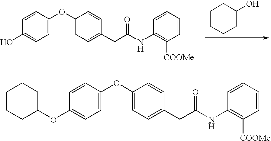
OC1=CC=C(OC2=CC=C(CC(NC3=C([COOMe])C=CC=C3)=O)C=C2)C=C1.C1CCCC(O)C1.C1(OC2=CC=C(OC3=CC=C(CC(NC4=C([COOMe])C=CC=C4)=O)C=C3)C=C2)CCCCC1
